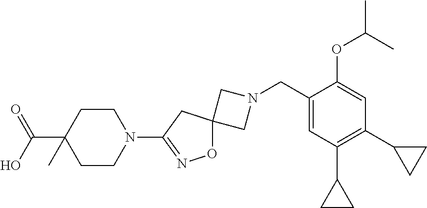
C1N(CC2=CC(C3CC3)=C(C3CC3)C=C2OC(C)C)CC12ON=C(N1CCC(C(=O)O)(C)CC1)C2
